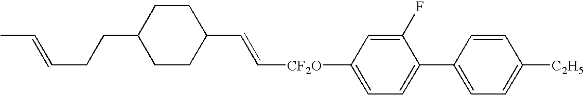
C1CC(C=C[CF2O]C2=CC=C(C3=CC=C([C2H5])C=C3)C(F)=C2)CCC1CCC=CC
